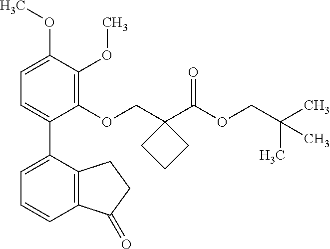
C1=C(OC)C(OC)=C(OCC2(C(OCC(C)(C)C)=O)CCC2)C(C2=CC=CC3=C2CCC3=O)=C1
